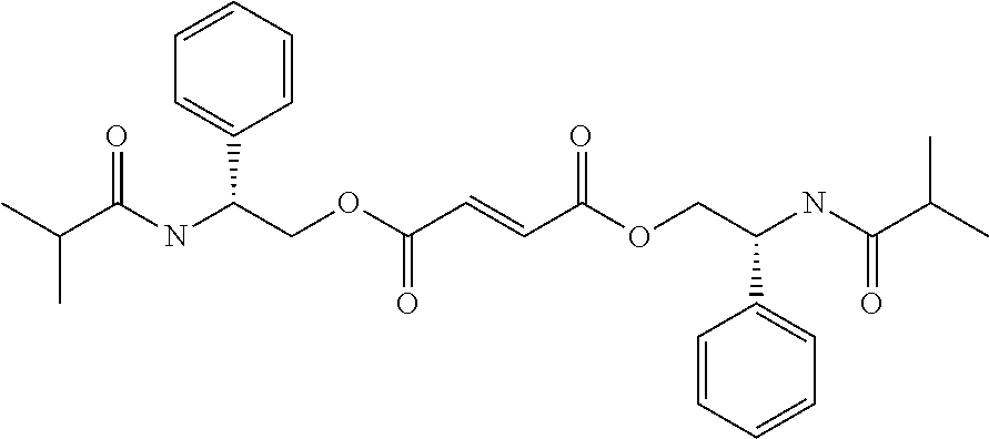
C(C(NC(COC(C=CC(OCC(NC(C(C)C)=O)C1=CC=CC=C1)=O)=O)C1=CC=CC=C1)=O)(C)C
